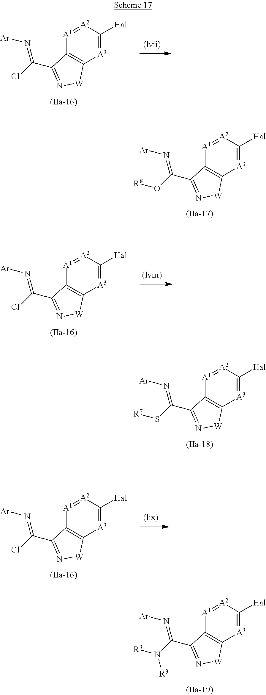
C12=C([A3]=C([Hal])[A2]=[A1]1)[W]N=C2C(=N[Ar])Cl.C12=C([A3]=C([Hal])[A2]=[A1]1)[W]N=C2C(=N[Ar])O[R8].C12=C([A3]=C([Hal])[A2]=[A1]1)[W]N=C2C(=N[Ar])Cl.C12=C([A3]=C([Hal])[A2]=[A1]1)[W]N=C2C(=N[Ar])S[R7].C12=C([A3]=C([Hal])[A2]=[A1]1)[W]N=C2C(=N[Ar])N([R3])[R3].C12=C([A3]=C([Hal])[A2]=[A1]1)[W]N=C2C(=N[Ar])Cl
